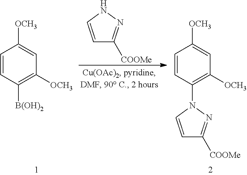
C1=CNN=C1[COOMe].C1=CC([B(OH)2])=C([OCH3])C=C1[OCH3].C1=CC(N2C=CC([COOMe])=N2)=C([OCH3])C=C1[OCH3]
